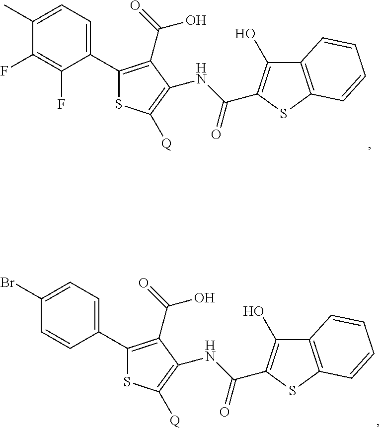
C1(C2=C(C(=O)O)C(NC(=O)C3=C(O)C4=C(S3)C=CC=C4)=C([Q])S2)=CC=C(C)C(F)=C1F.C1(C2=C(C(=O)O)C(NC(=O)C3=C(O)C4=C(S3)C=CC=C4)=C([Q])S2)=CC=C(Br)C=C1
